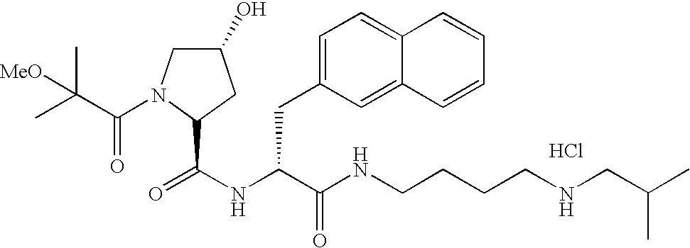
Cl.N(C(C(NCCCCNCC(C)C)=O)CC1=CC=C2C(=C1)C=CC=C2)C(=O)C1N(C(=O)C(C)(C)[MeO])CC(O)C1
